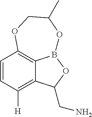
C1=CC([H])=C2C3=C1OCC(C)OB3OC2CN
